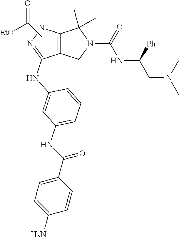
C1=CC=C(NC(C2=CC=C(N)C=C2)=O)C=C1NC1=NNC2=C1CN(C(=O)NC(CN(C)C)[Ph])C2(C)C.C(C)(=O)[EtO]
